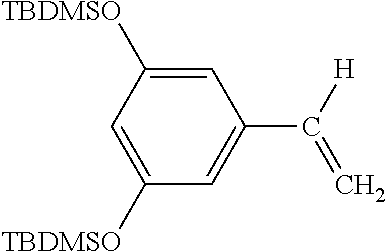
C1=C([TBDMSO])C=C([TBDMSO])C=C1C([H])=C
